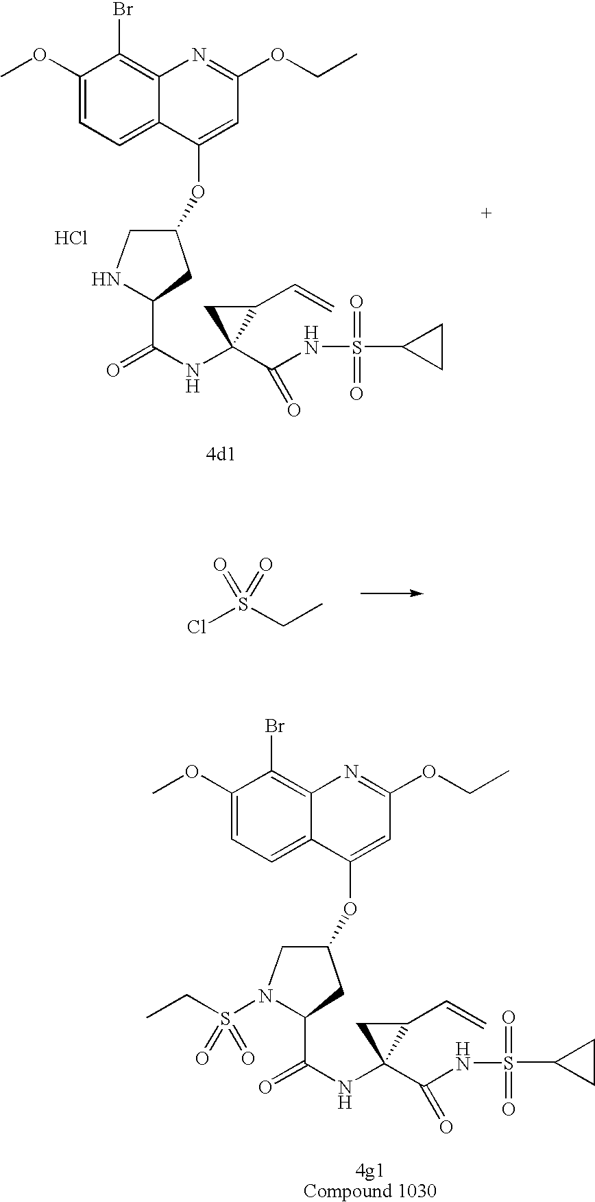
Cl.C(NS(=O)(=O)C1CC1)(=O)C1(NC(C2NCC(OC3=CC(OCC)=NC4=C(Br)C(OC)=CC=C43)C2)=O)C(C=C)C1.ClS(CC)(=O)=O.C(NS(=O)(=O)C1CC1)(=O)C1(NC(C2N(S(CC)(=O)=O)CC(OC3=CC(OCC)=NC4=C(Br)C(OC)=CC=C43)C2)=O)C(C=C)C1
